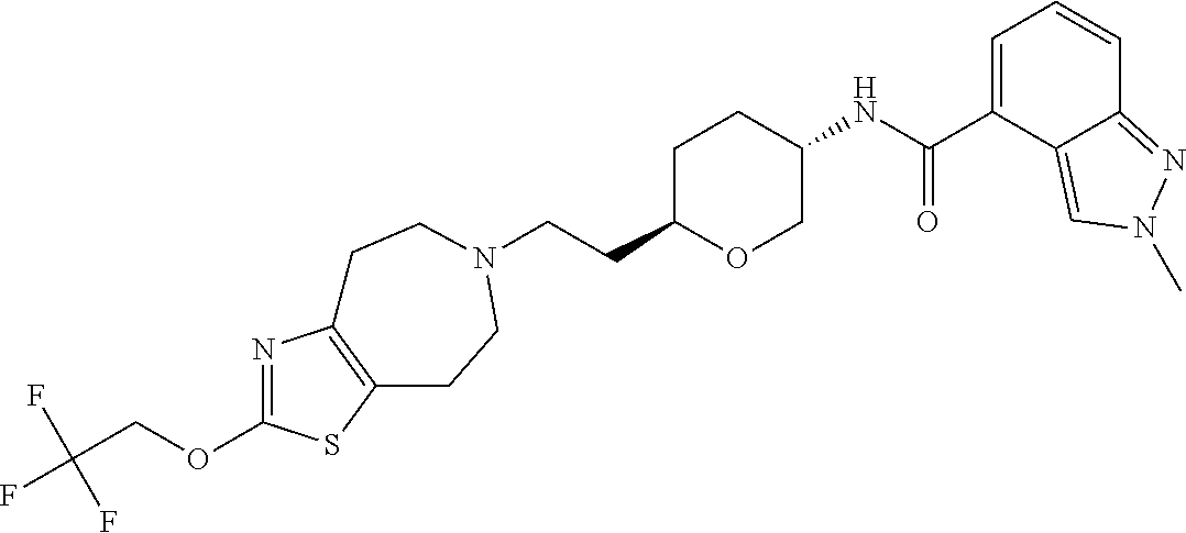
C(CC1OCC(NC(C2=CC=CC3=NN(C)C=C23)=O)CC1)N1CCC2=C(N=C(OCC(F)(F)F)S2)CC1
